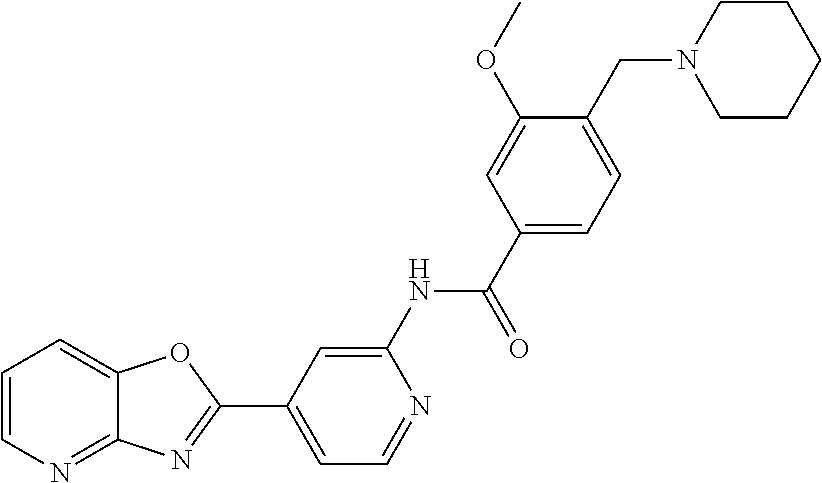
C1=C(NC(C2=CC=C(CN3CCCCC3)C(OC)=C2)=O)N=CC=C1C1=NC2=NC=CC=C2O1
